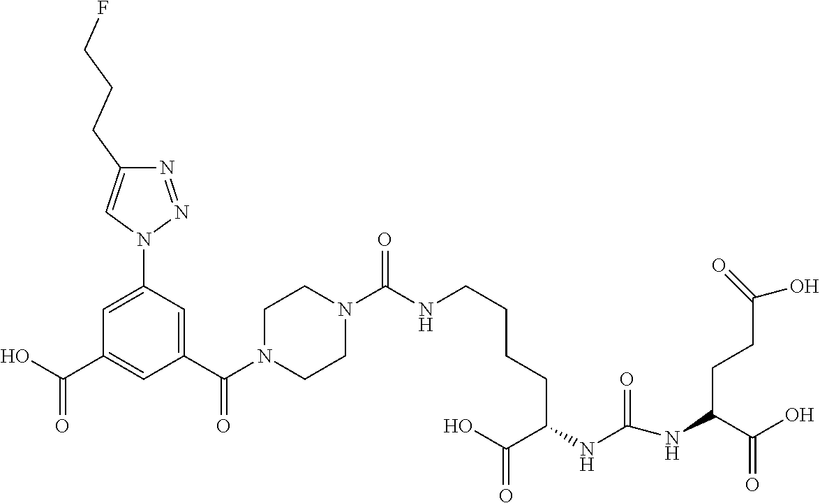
OC(C(CCCCNC(N1CCN(C(=O)C2=CC(N3N=NC(CCCF)=C3)=CC(C(O)=O)=C2)CC1)=O)NC(NC(CCC(O)=O)C(O)=O)=O)=O
